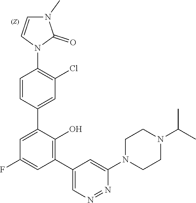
C1=CC(C2=CC(F)=CC(C3=CN=NC(N4CCN(C(C)C)CC4)=C3)=C2O)=CC(Cl)=C1N1C(=O)N(C)C=C1
